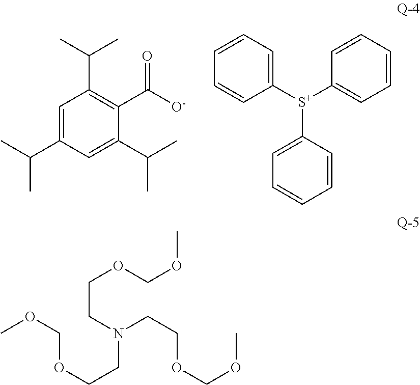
[S+](C1=CC=CC=C1)(C1=CC=CC=C1)C1=CC=CC=C1.C1=C(C(C)C)C=C(C(C)C)C(C([O-])=O)=C1C(C)C.COCOCCN(CCOCOC)CCOCOC
